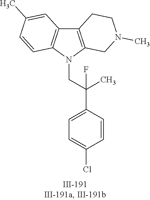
N1(CC(C2=CC=C(Cl)C=C2)(C)F)C2=C(C3=C1C=CC(C)=C3)CCN(C)C2
